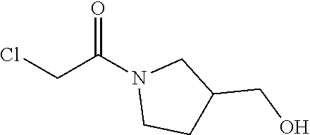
ClCC(N1CCC(CO)C1)=O
